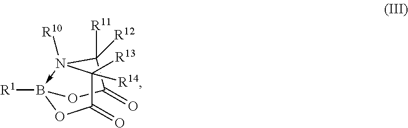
N12([R10])->B([R1])(OC(=O)C1([R14])[R13])OC(=O)C2([R11])[R12]
